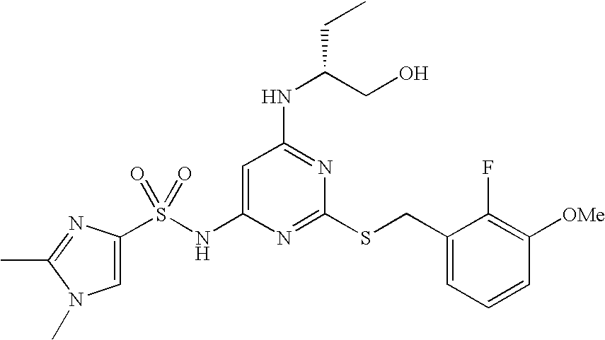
C1=C(NS(=O)(=O)C2=CN(C)C(C)=N2)N=C(SCC2=CC=CC([OMe])=C2F)N=C1NC(CO)CC
